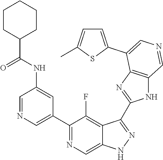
C1(C2=CN=CC(NC(=O)C3CCCCC3)=C2)=NC=C2C(=C1F)C(C1=NC3=C(N1)C=NC=C3C1=CC=C(C)S1)=NN2
